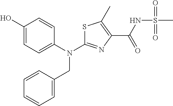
C1(O)=CC=C(N(C2=NC(C(NS(C)(=O)=O)=O)=C(C)S2)CC2=CC=CC=C2)C=C1
